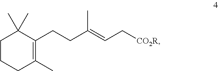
C1CCC(C)=C(CCC(=CC[CO2R])C)C1(C)C
